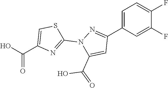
C1=C(C2=NN(C3=NC(C(=O)O)=CS3)C(C(O)=O)=C2)C=C(F)C(F)=C1
